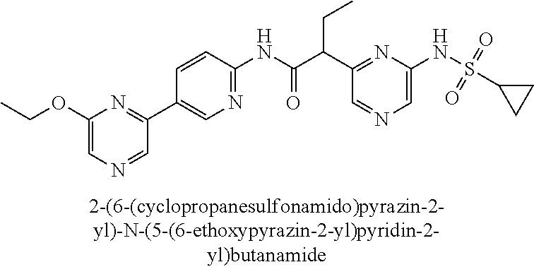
C1(NC(=O)C(C2=NC(NS(C3CC3)(=O)=O)=CN=C2)CC)=NC=C(C2=NC(OCC)=CN=C2)C=C1
